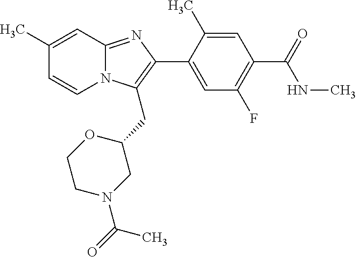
C1(C)=CC2=NC(C3=CC(F)=C(C(=O)NC)C=C3C)=C(CC3CN(C(C)=O)CCO3)N2C=C1
